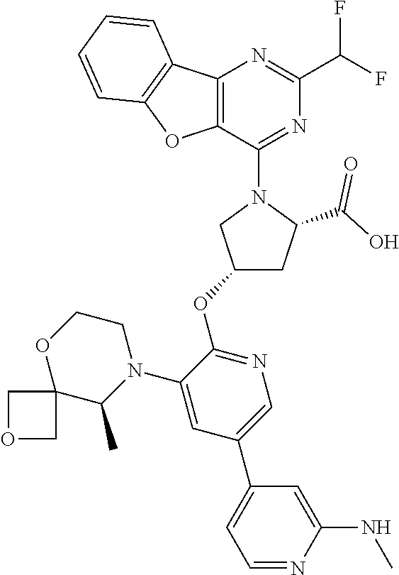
C12=C(C(N3CC(OC4=NC=C(C5=CC=NC(NC)=C5)C=C4N4CCOC5(C4C)COC5)CC3C(O)=O)=NC(C(F)F)=N1)OC1=C2C=CC=C1
